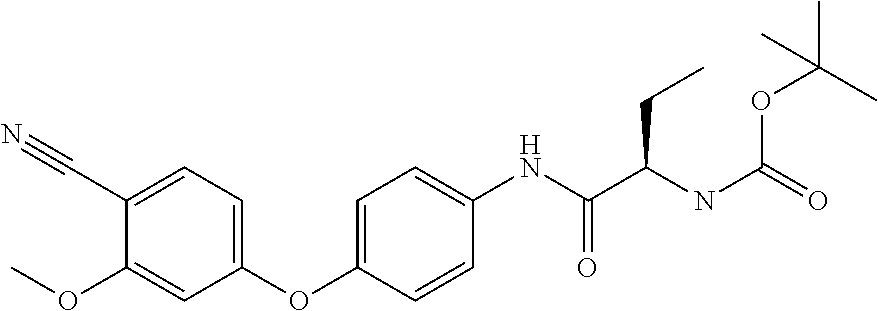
C1(OC2=CC=C(NC(C(NC(OC(C)(C)C)=O)CC)=O)C=C2)=CC=C(C#N)C(OC)=C1
